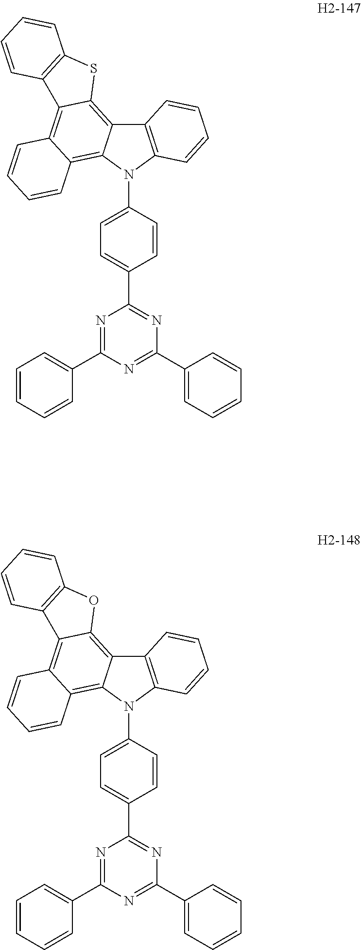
C12=C(C=CC=C1)N(C1=CC=C(C3=NC(C4=CC=CC=C4)=NC(C4=CC=CC=C4)=N3)C=C1)C1=C3C(=C4C(=C21)SC1=C4C=CC=C1)C=CC=C3.C12=C(C=CC=C1)N(C1=CC=C(C3=NC(C4=CC=CC=C4)=NC(C4=CC=CC=C4)=N3)C=C1)C1=C3C(=C4C(=C21)OC1=C4C=CC=C1)C=CC=C3
